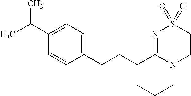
C(C1CCCN2C1=NS(=O)(=O)CC2)CC1=CC=C(C(C)C)C=C1
